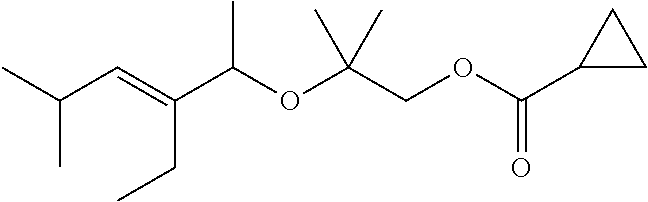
CC(C=C(C(OC(COC(C1CC1)=O)(C)C)C)CC)C
